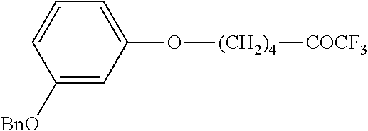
C1([BnO])=CC(O[(CH2)4][COCF3])=CC=C1
